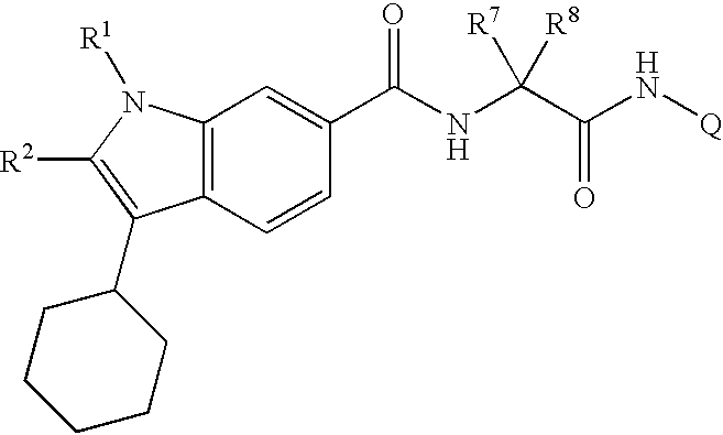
C12=C(C=CC(C(NC(C(N[Q])=O)([R7])[R8])=O)=C1)C(C1CCCCC1)=C([R2])N2[R1]
